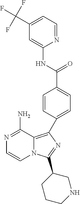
N1=C(N)C2=C(C3=CC=C(C(NC4=CC(C(F)(F)F)=CC=N4)=O)C=C3)N=C(C3CCCNC3)N2C=C1
